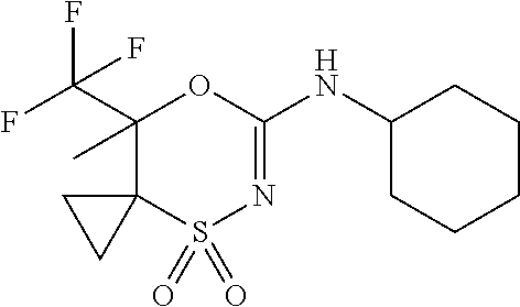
C1(C(F)(F)F)(C)C2(S(=O)(=O)N=C(NC3CCCCC3)O1)CC2
